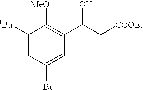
C1([tBu])=CC([tBu])=CC(C(O)C[COOEt])=C1[MeO]
